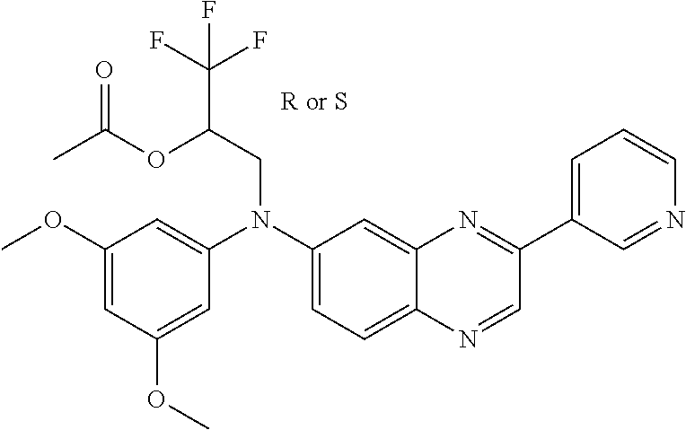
C1(N(C2=CC(OC)=CC(OC)=C2)CC(C(F)(F)F)OC(C)=O)=CC=C2C(=C1)N=C(C1=CC=CN=C1)C=N2
